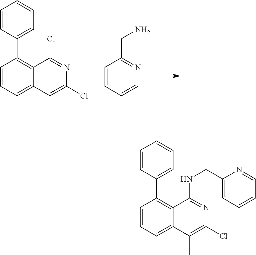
C1=CC(C2=C3C(=CC=C2)C(C)=C(Cl)N=C3Cl)=CC=C1.C1=CC=CN=C1CN.C1=CC(C2=C3C(=CC=C2)C(C)=C(Cl)N=C3NCC2=CC=CC=N2)=CC=C1
